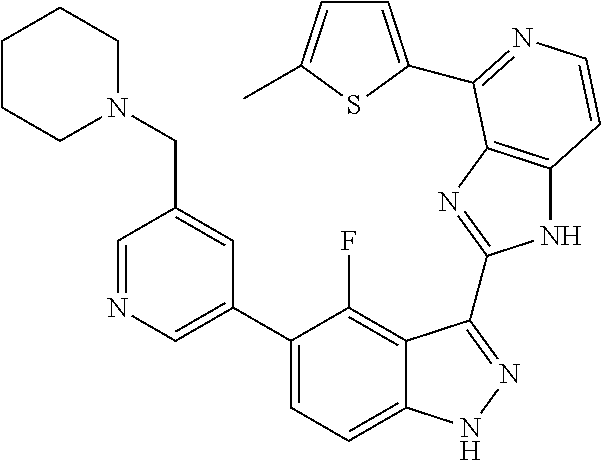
C1=C(C2=CC=C3C(=C2F)C(C2=NC4=C(N2)C=CN=C4C2=CC=C(C)S2)=NN3)C=C(CN2CCCCC2)C=N1
